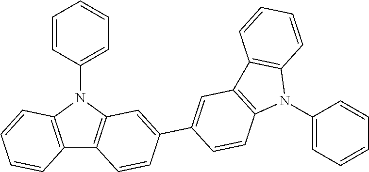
C12=C(N(C3=CC=CC=C3)C3=C1C=CC(C1=CC4=C(C=C1)N(C1=CC=CC=C1)C1=C4C=CC=C1)=C3)C=CC=C2
